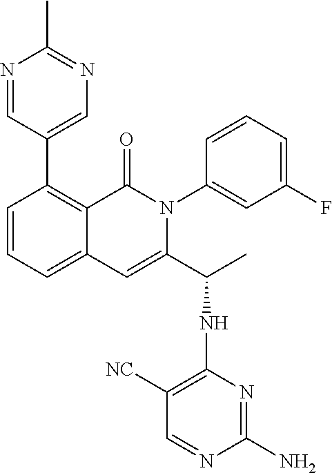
C1(C2=CN=C(C)N=C2)=C2C(=CC=C1)C=C(C(C)NC1=C([NC])C=NC(N)=N1)N(C1=CC(F)=CC=C1)C2=O
